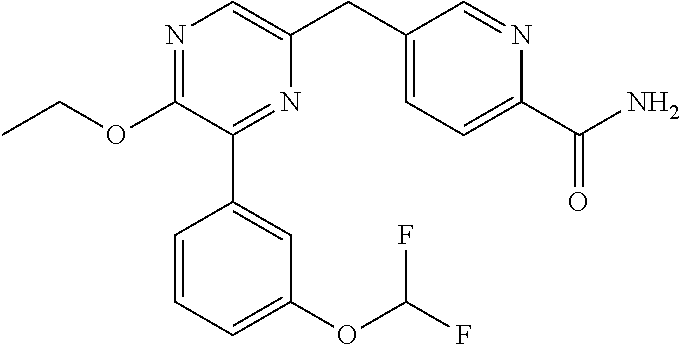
N1=C(OCC)C(C2=CC(OC(F)F)=CC=C2)=NC(CC2=CC=C(C(N)=O)N=C2)=C1
